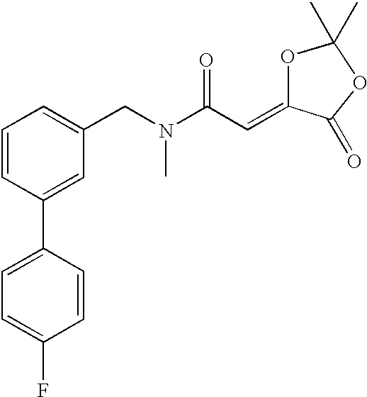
C1=CC(C2=CC=C(F)C=C2)=CC(CN(C(C=C2C(=O)OC(C)(C)O2)=O)C)=C1
